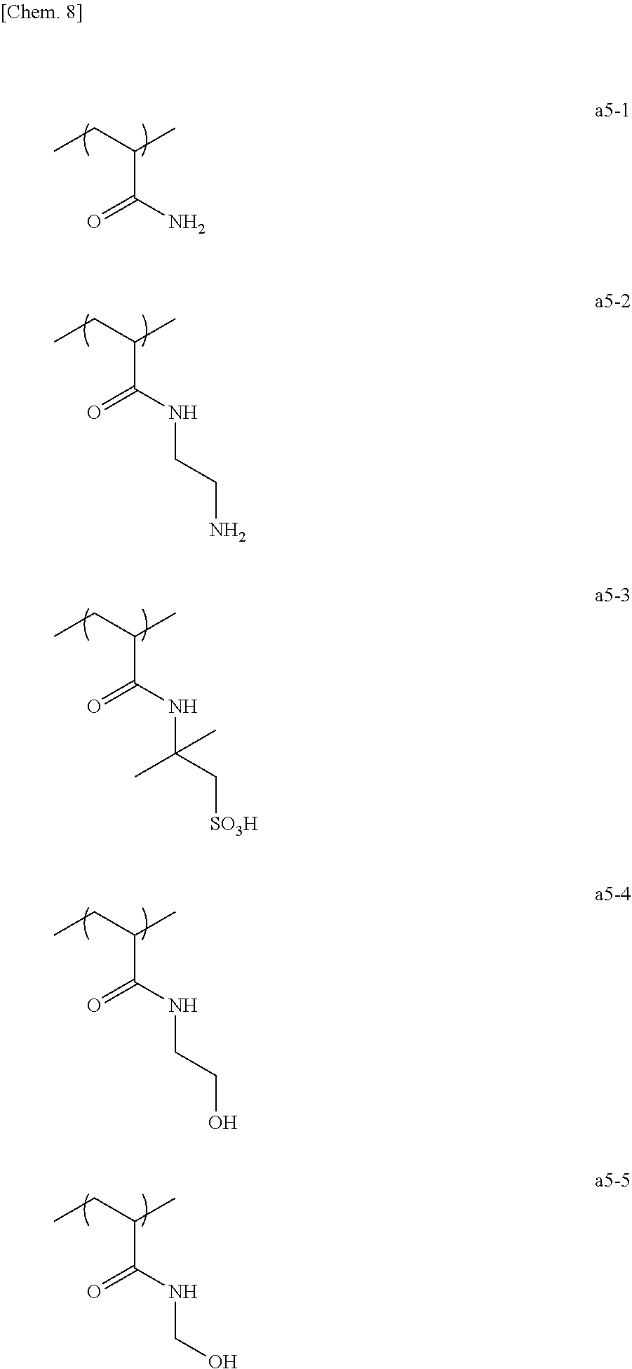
CCC(C)C(N)=O.CCC(C)C(NCCN)=O.CCC(C)C(NC(C[SO3H])(C)C)=O.CCC(C)C(NCCO)=O.CCC(C)C(NCO)=O
